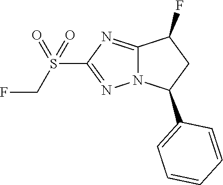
C12=NC(S(CF)(=O)=O)=NN1C(C1=CC=CC=C1)CC2F
